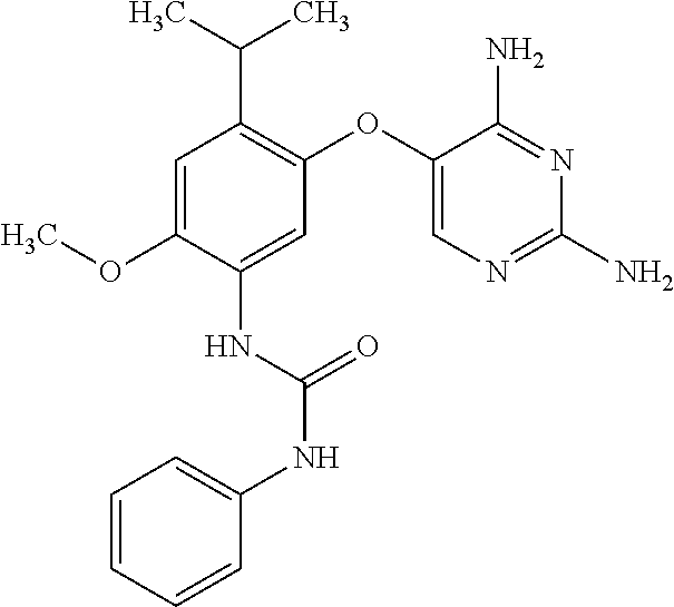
C1=C(OC)C(NC(=O)NC2=CC=CC=C2)=CC(OC2=CN=C(N)N=C2N)=C1C(C)C
